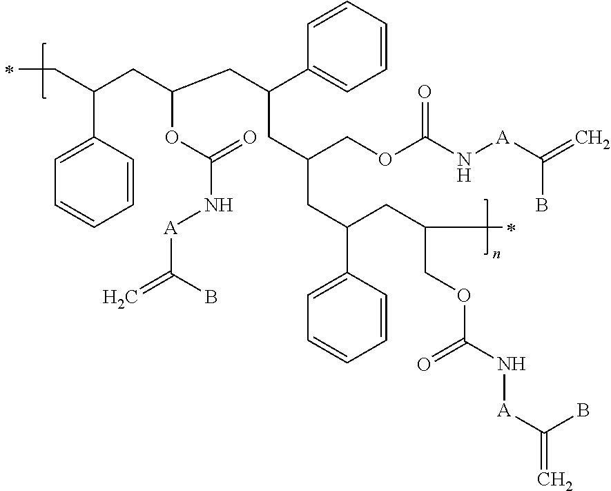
C(C(CC(CC(C1=CC=CC=C1)CC(COC(N[A]C(=C)B)=O)CC(CC(COC(=O)N[A]C(B)=C)C)C1=CC=CC=C1)OC(=O)N[A]C(B)=C)C1=CC=CC=C1)C
